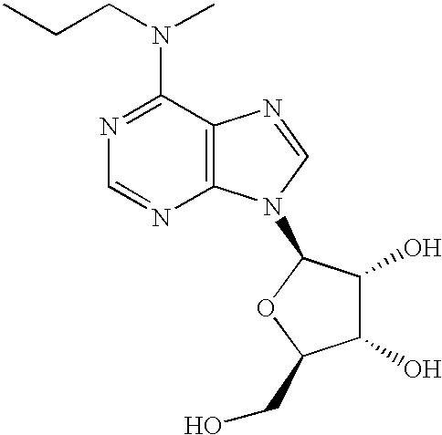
CCCN(C)C1=NC=NC2=C1N=CN2C1C(O)C(O)C(CO)O1
